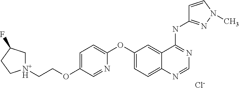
[Cl-].[N+H]1(CCOC2=CC=C(OC3=CC=C4C(=C3)C(NC3=NN(C)C=C3)=NC=N4)N=C2)CC(F)CC1
